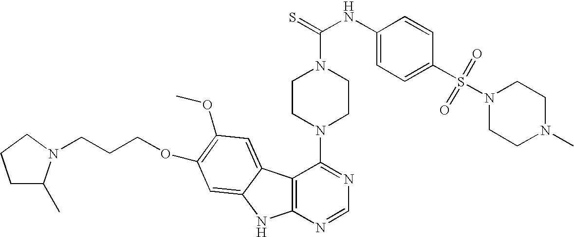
C12=C(N=CN=C1N1CCN(C(=S)NC3=CC=C(S(=O)(=O)N4CCN(C)CC4)C=C3)CC1)NC1=CC(OCCCN3C(C)CCC3)=C(OC)C=C21
